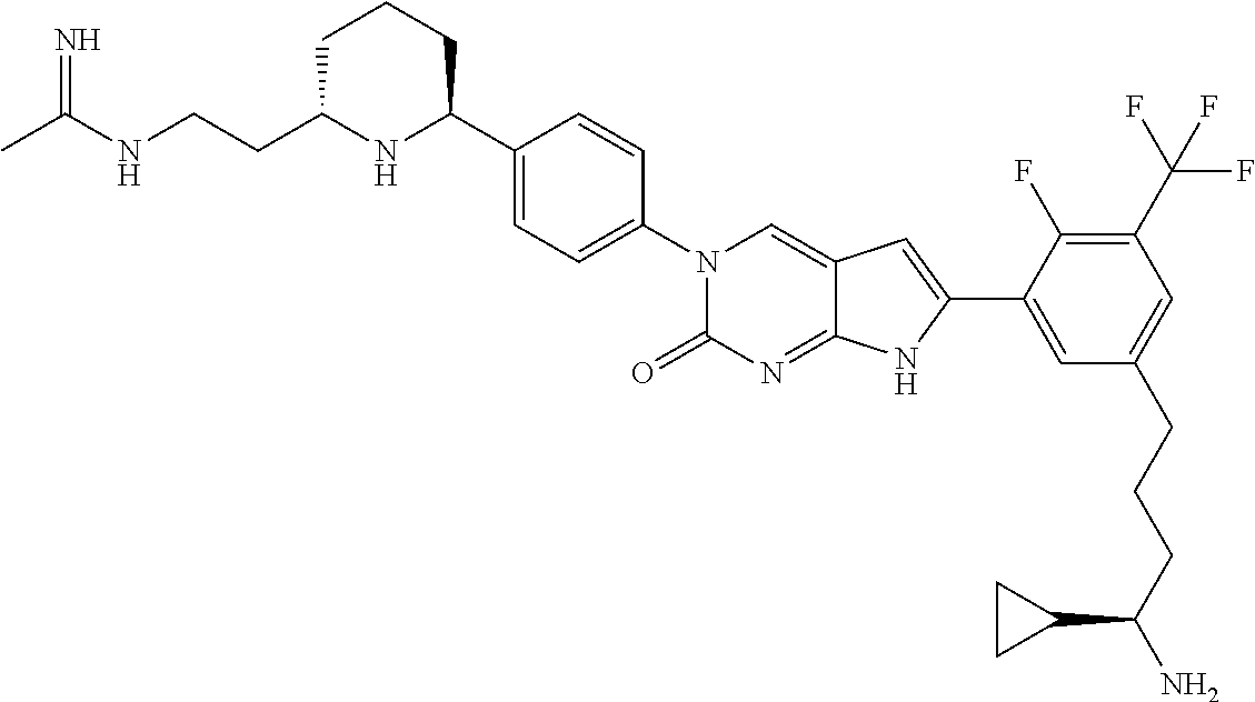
CC(NCCC1NC(C2=CC=C(N3C(=O)N=C4C(=C3)C=C(C3=CC(CCCC(N)C5CC5)=CC(C(F)(F)F)=C3F)N4)C=C2)CCC1)=N
